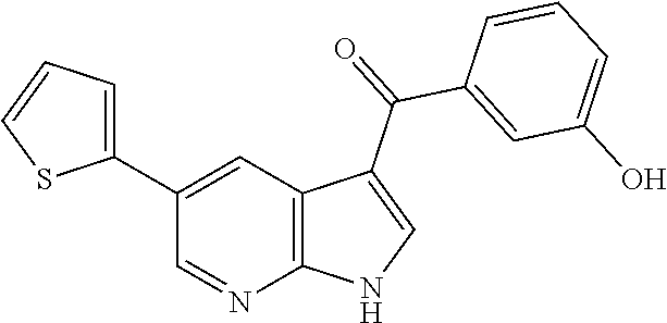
C1(C2=CC=CS2)=CC2=C(N=C1)NC=C2C(=O)C1=CC(O)=CC=C1
